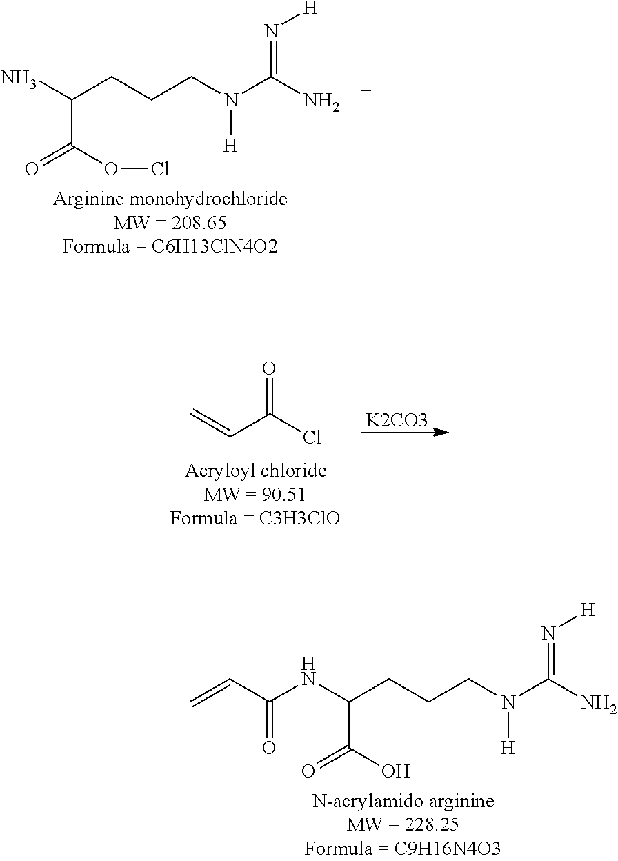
O=C(Cl)C=C.[K2CO3].C(C(OCl)=O)(N)CCCN(C(N)=N[H])[H].C(=O)(C=C)NC(CCCN(C(N)=N[H])[H])C(O)=O
